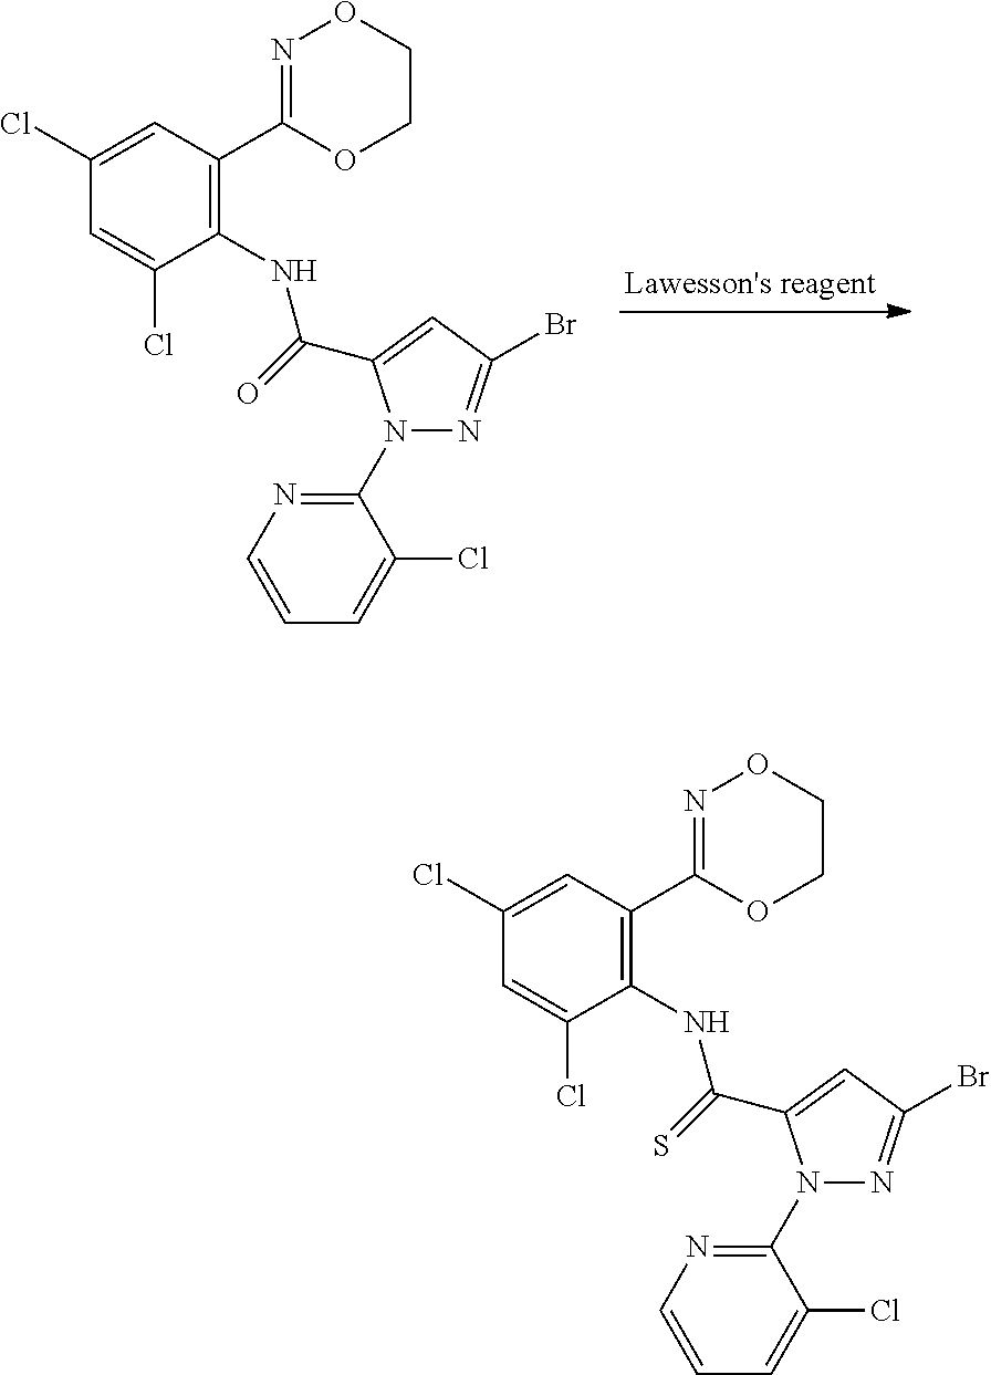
C1(NC(=O)C2=CC(Br)=NN2C2=NC=CC=C2Cl)=C(C2=NOCCO2)C=C(Cl)C=C1Cl.C1(NC(=S)C2=CC(Br)=NN2C2=NC=CC=C2Cl)=C(C2=NOCCO2)C=C(Cl)C=C1Cl
